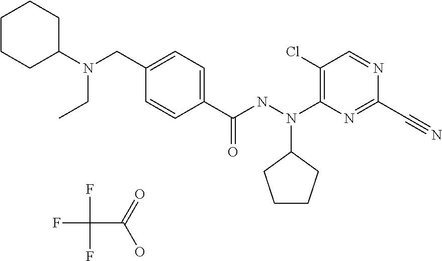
C1=CC(C(NN(C2=C(Cl)C=NC(C#N)=N2)C2CCCC2)=O)=CC=C1CN(C1CCCCC1)CC.FC(F)(F)C(=O)O
